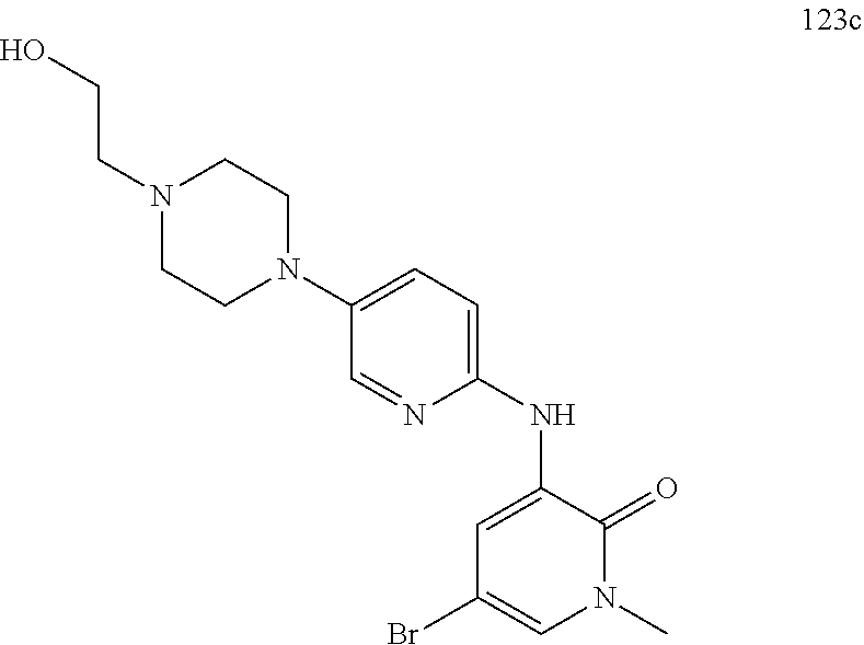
N1(CCO)CCN(C2=CC=C(NC3=CC(Br)=CN(C)C3=O)N=C2)CC1
